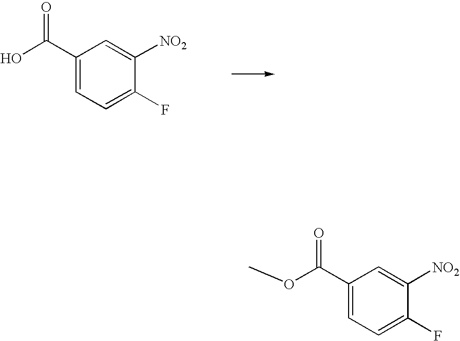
C1(C(O)=O)=CC=C(F)C([NO2])=C1.C1(C(OC)=O)=CC=C(F)C([NO2])=C1
